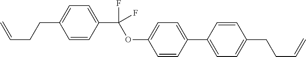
C1=CC(C(OC2=CC=C(C3=CC=C(CCC=C)C=C3)C=C2)(F)F)=CC=C1CCC=C
